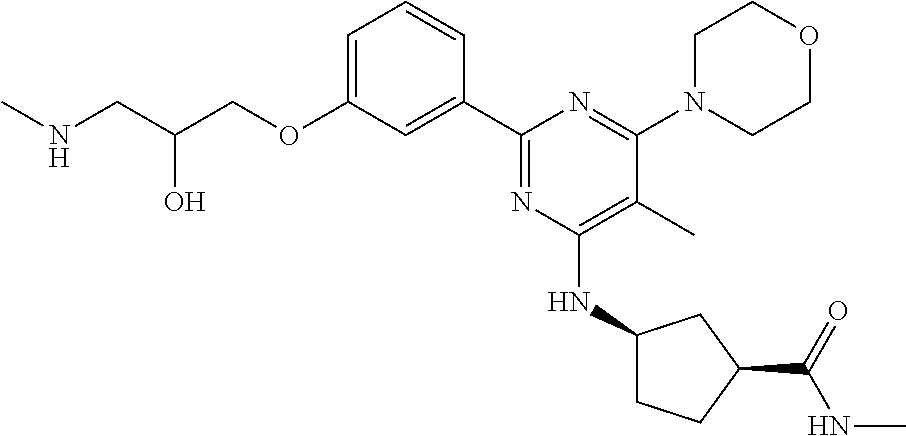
C1=C(OCC(CNC)O)C=C(C2=NC(NC3CCC(C(=O)NC)C3)=C(C)C(N3CCOCC3)=N2)C=C1
